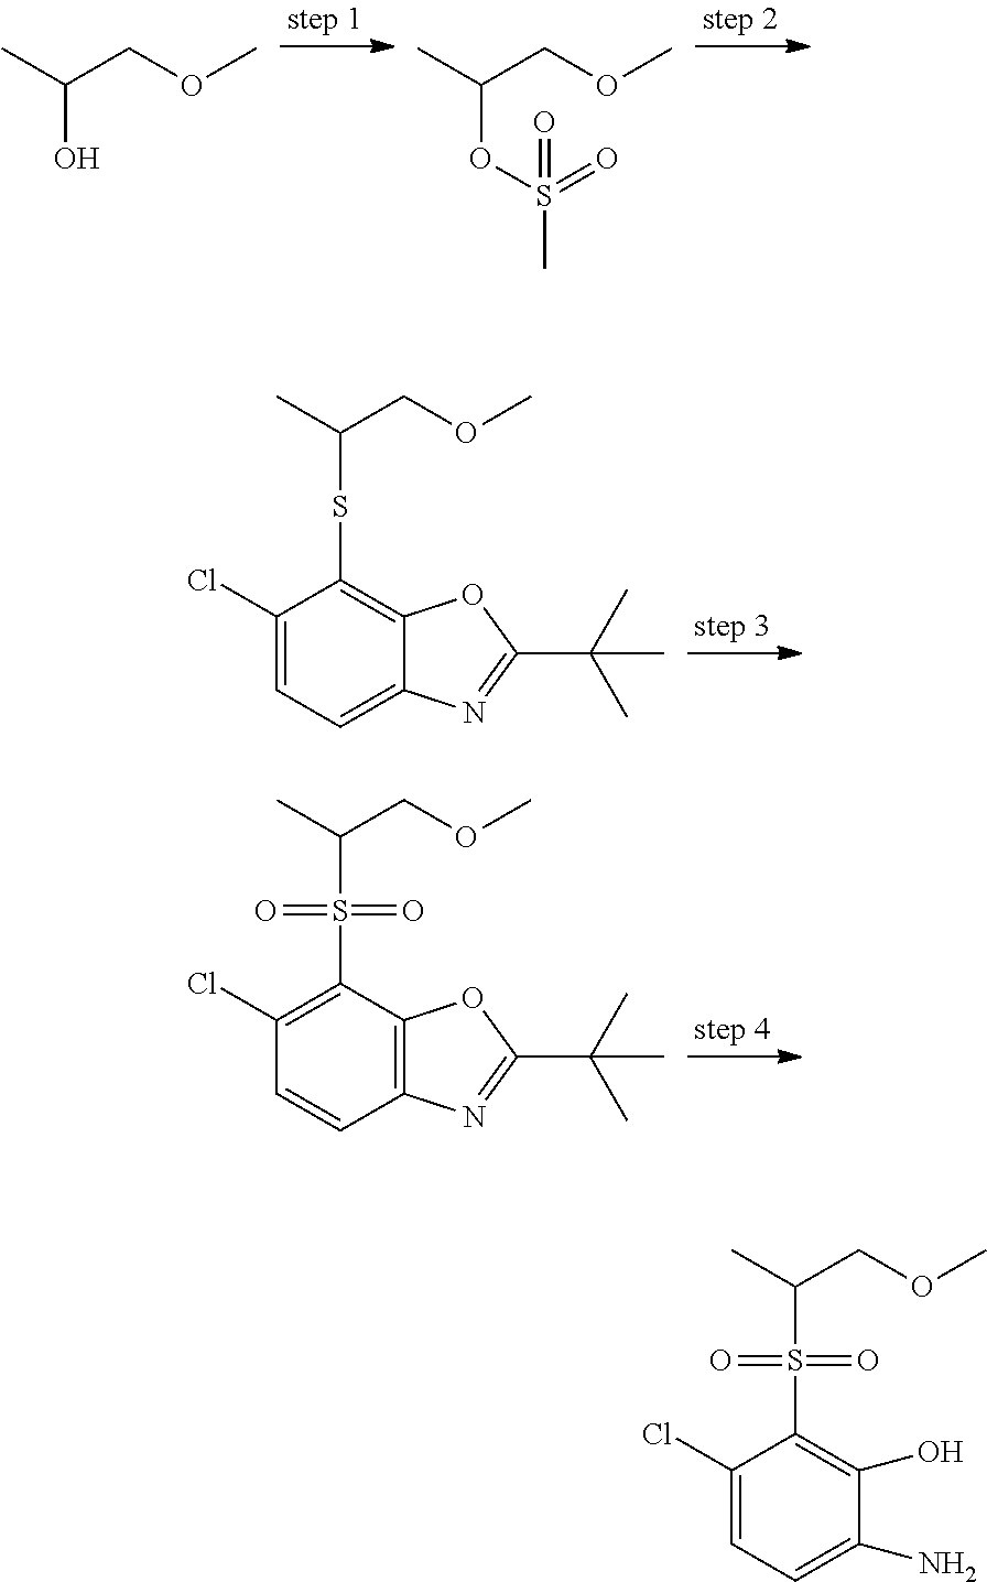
CC(COC)O.CC(COC)OS(=O)(=O)C.C1(Cl)=CC=C2C(=C1SC(COC)C)OC(C(C)(C)C)=N2.C1(Cl)=C(S(C(COC)C)(=O)=O)C2=C(C=C1)N=C(C(C)(C)C)O2.C1(Cl)=CC=C(N)C(O)=C1S(C(COC)C)(=O)=O
